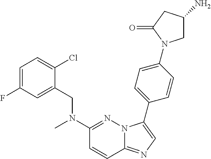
C1=C(F)C=C(CN(C2=NN3C(=NC=C3C3=CC=C(N4CC(N)CC4=O)C=C3)C=C2)C)C(Cl)=C1
